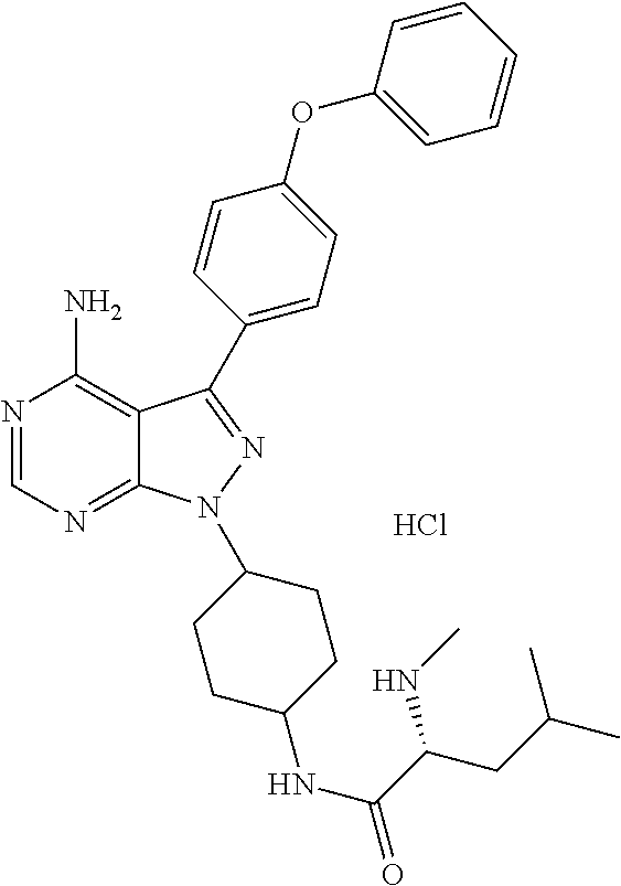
N1=CN=C2C(=C1N)C(C1=CC=C(OC3=CC=CC=C3)C=C1)=NN2C1CCC(NC(C(CC(C)C)NC)=O)CC1.Cl
